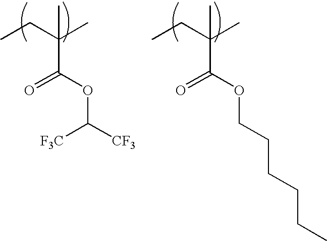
CCC(C)(C(=O)OC([CF3])[F3C])C.CCC(C)(C(=O)OCCCCCC)C
